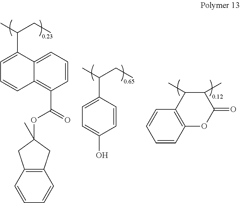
C1(C)C(C)C2=C(OC1=O)C=CC=C2.C1(C(C)CC)=CC=C(O)C=C1.C1(C(C)CC)=CC=CC2=C(C(OC3(C)CC4=C(C3)C=CC=C4)=O)C=CC=C12
